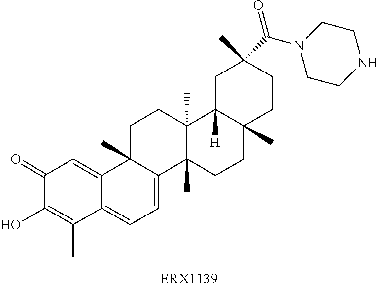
C1(=O)C(O)=C(C)C2=CC=C3C(C)(C2=C1)CCC1(C)C3(C)CCC2(C)C1([H])CC(C)(C(N1CCNCC1)=O)CC2
